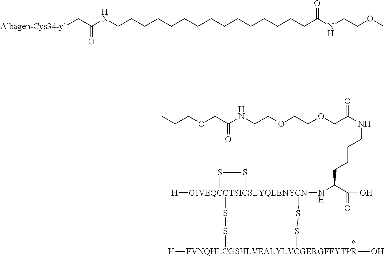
CCCOCC(NCCOCCOCC(NCCCCC(N[GIVEQCCTSICSLYQLENYCN]12([H])(SS1)SS[FVNQHLCGSHLVEALYLVCGERGFFYTPR]([H])(O)SS2)C(=O)O)=O)=O.C(CCCCCCCCCC(NCCOC)=O)CCCCCNC(C[Albagen-Cys34-yl])=O
